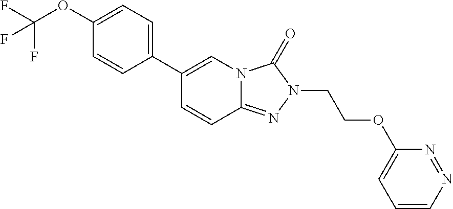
C1(OC(F)(F)F)=CC=C(C2=CN3C(=NN(CCOC4=CC=CN=N4)C3=O)C=C2)C=C1
